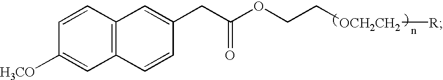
C1=CC2=C(C=C1[H3CO])C=CC(CC(OCC[OCH2CH2][R])=O)=C2
